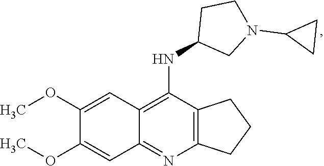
C12=C(N=C3C(=C1NC1CN(C4CC4)CC1)C=C(OC)C(OC)=C3)CCC2
